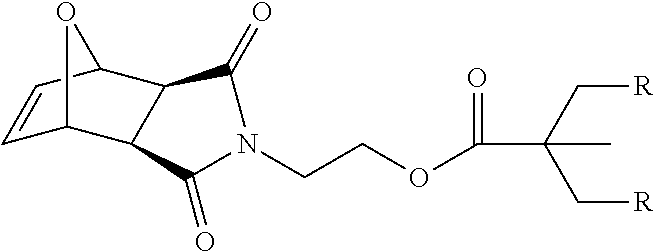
C1=CC2C(C(C)=O)C(C(NCCOC(C(C[R])(C[R])C)=O)=O)C1O2
